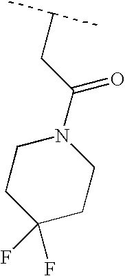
C1C(F)(F)CCN(C(CC(C)C)=O)C1
